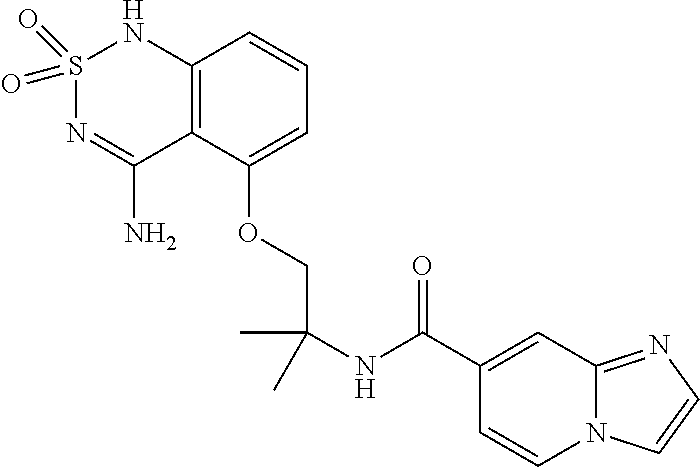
C(COC1=CC=CC2=C1C(N)=NS(=O)(=O)N2)(C)(C)NC(C1=CC2=NC=CN2C=C1)=O
